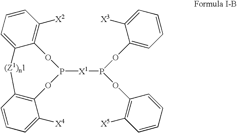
P1([X1]P(OC2=CC=CC=C2[X3])OC2=C([X5])C=CC=C2)OC2=C(C=CC=C2[X4])[(Z1)n1]C2=CC=CC([X2])=C2O1
